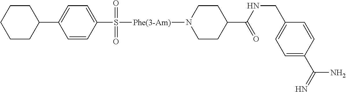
C1(C2CCCCC2)=CC=C(S(=O)(=O)[Phe(3-Am)]N2CCC(C(NCC3=CC=C(C(=N)N)C=C3)=O)CC2)C=C1
